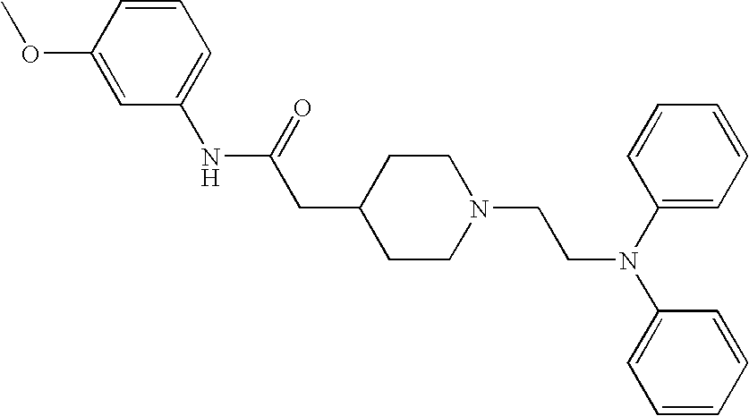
C1(OC)=CC(NC(CC2CCN(CCN(C3=CC=CC=C3)C3=CC=CC=C3)CC2)=O)=CC=C1
